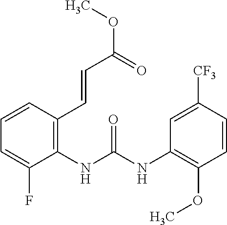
C1(NC(NC2=C(OC)C=CC([CF3])=C2)=O)=C(C=CC(OC)=O)C=CC=C1F
